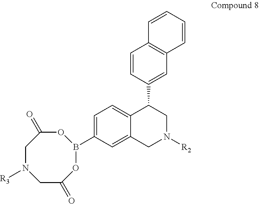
C1C(=O)OB(C2=CC=C3C(=C2)CN([R2])CC3C2=CC3=C(C=C2)C=CC=C3)OC(=O)CN1[R3]
